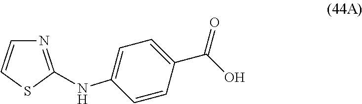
C1(C(O)=O)=CC=C(NC2=NC=CS2)C=C1
